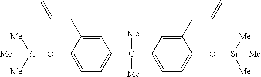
[Si](OC1=CC=C(C(C2=CC=C(O[Si]([Me])([Me])[Me])C(CC=C)=C2)([Me])[Me])C=C1CC=C)([Me])([Me])[Me]
